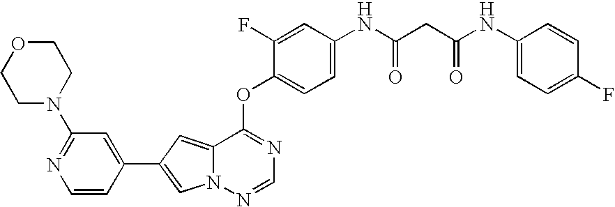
N(C(CC(NC1=CC=C(F)C=C1)=O)=O)C1=CC=C(OC2=NC=NN3C2=CC(C2=CC(N4CCOCC4)=NC=C2)=C3)C(F)=C1
